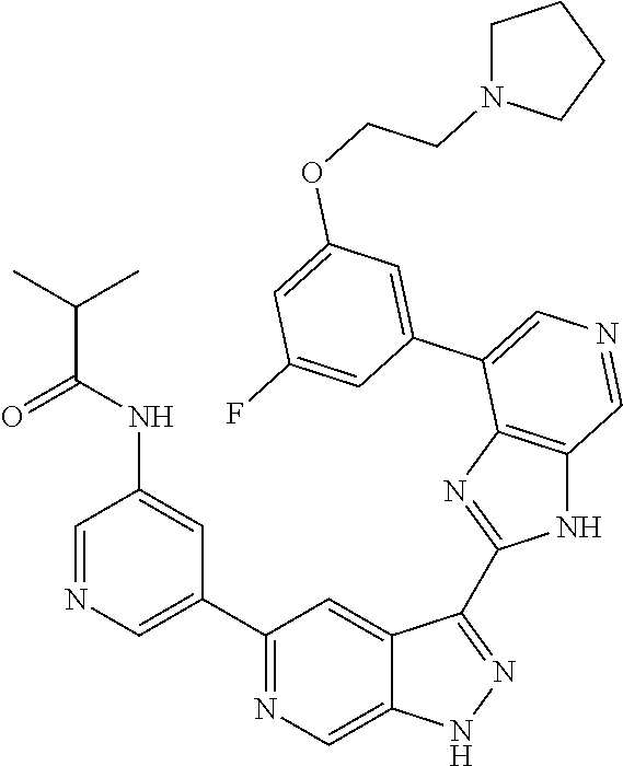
C1(C2=CN=CC(NC(C(C)C)=O)=C2)=NC=C2C(=C1)C(C1=NC3=C(N1)C=NC=C3C1=CC(OCCN3CCCC3)=CC(F)=C1)=NN2
